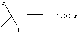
C(C#C[COOEt])(C)(F)F
